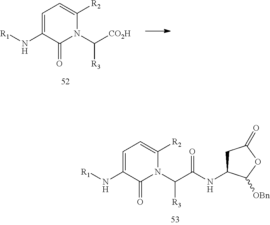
C1=C(N[R1])C(=O)N(C([CO2H])[R3])C([R2])=C1.C1=C(N[R1])C(=O)N(C(C(NC2CC(=O)OC2[OBn])=O)[R3])C([R2])=C1
